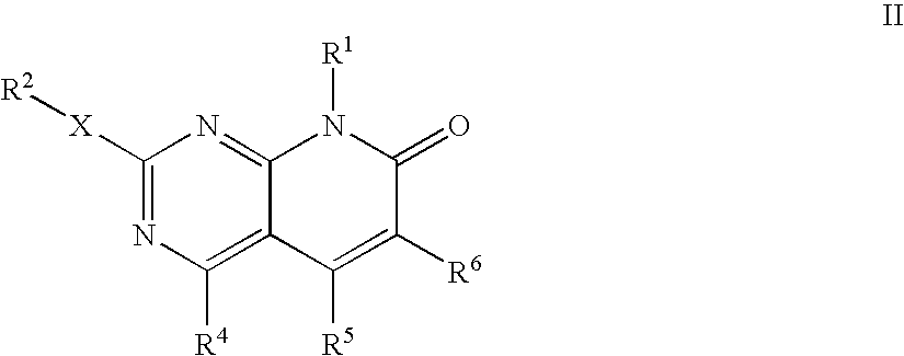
C1([X][R2])=NC([R4])=C2C(=N1)N([R1])C(=O)C([R6])=C2[R5]
